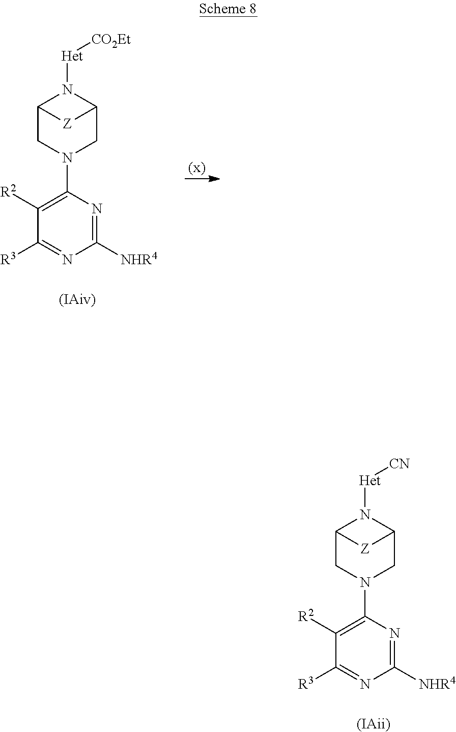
C12CN(C3=C([R2])C([R3])=NC([NHR4])=N3)CC(N1[Het][CN])[Z]2.[(IAii)].C12CN(C3=C([R2])C([R3])=NC([NHR4])=N3)CC(N1[Het][CO2Et])[Z]2.[(IAiv)]
